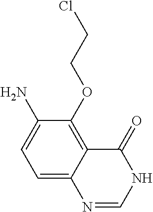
C1=C2C(=C(OCCCl)C(N)=C1)C(=O)NC=N2
